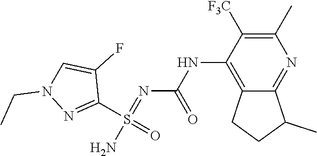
N1(CC)N=C(S(N)(=NC(NC2=C3CCC(C)C3=NC(C)=C2[F3C])=O)=O)C(F)=C1
